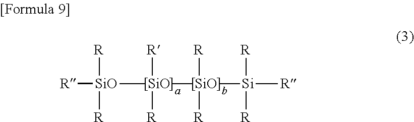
[R][SiO]([R])([R])[SiO]([R])([SiO]([R])([R])[Si]([R])([R])[R])[R]
